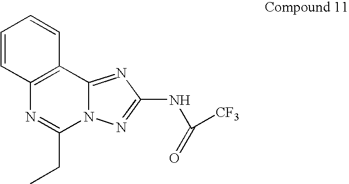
C1=CC2=C(C=C1)C1=NC(NC([CF3])=O)=NN1C(CC)=N2
